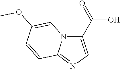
N12C(C(=O)O)=CN=C1C=CC(OC)=C2
